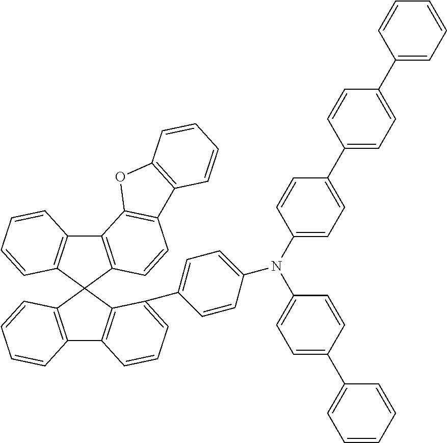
C12=C(C3(C4=C1C=CC=C4)C1=C(C4=C3C(C3=CC=C(N(C5=CC=C(C6=CC=C(C7=CC=CC=C7)C=C6)C=C5)C5=CC=C(C6=CC=CC=C6)C=C5)C=C3)=CC=C4)C=CC=C1)C=CC1=C2OC2=C1C=CC=C2
